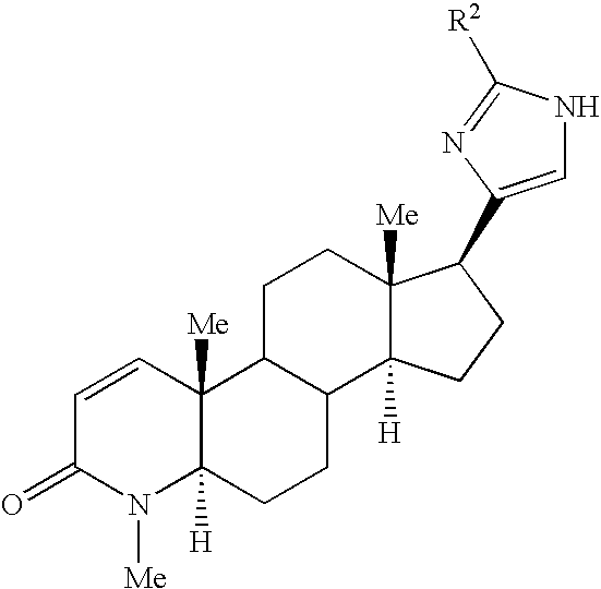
C1=CC2([Me])C([H])(N([Me])C1=O)CCC1C2CCC2([Me])C1([H])CCC2C1=CNC([R2])=N1
